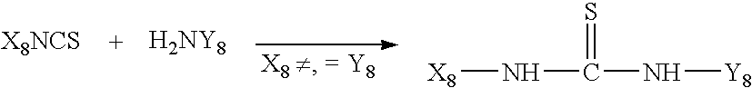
[H2NY8].[X8]NC(N[Y8])=S
